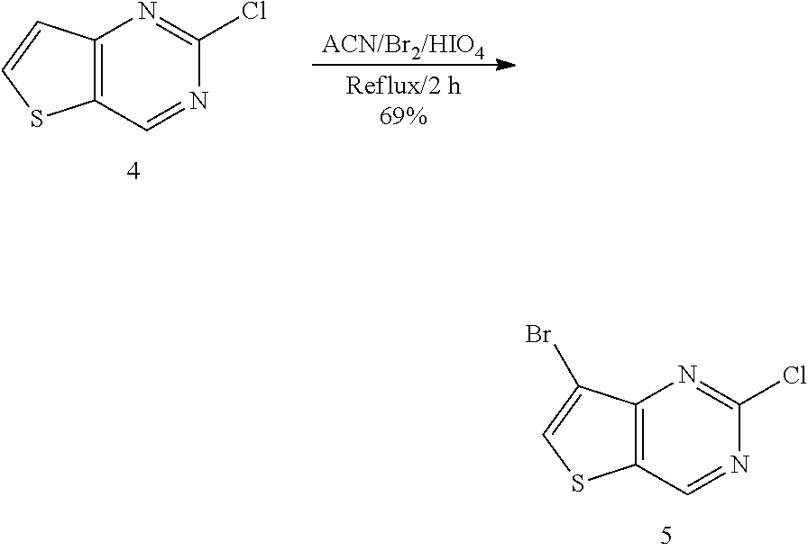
C12=C(C=NC(Cl)=N1)SC=C2Br.C12=C(C=NC(Cl)=N1)SC=C2
